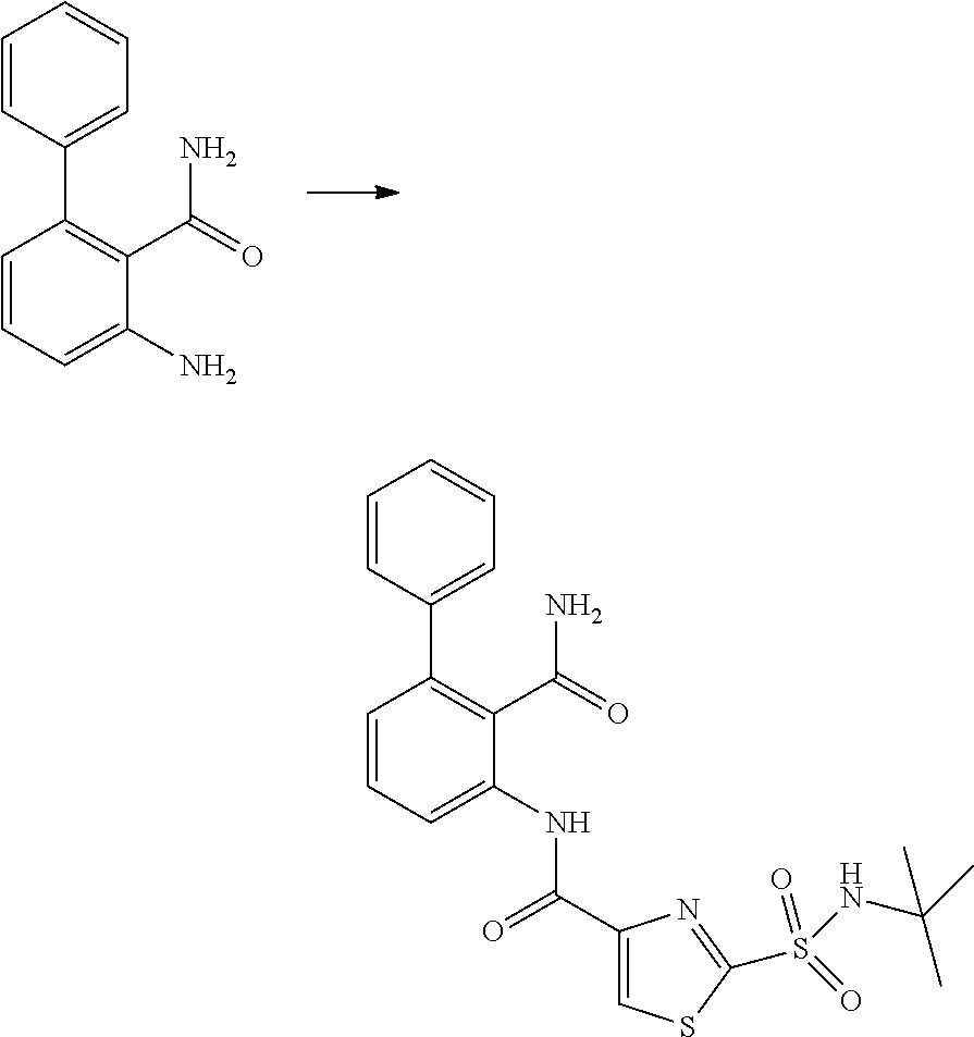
C1=CC=C(NC(C2=CSC(S(=O)(=O)NC(C)(C)C)=N2)=O)C(C(=O)N)=C1C1=CC=CC=C1.C1=CC=C(N)C(C(=O)N)=C1C1=CC=CC=C1
